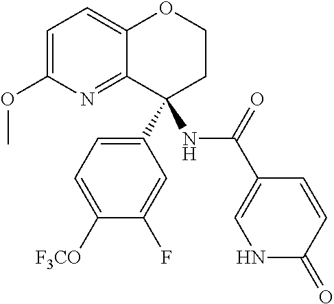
C1=C(OC)N=C2C(=C1)OCCC2(C1=CC=C([F3CO])C(F)=C1)NC(C1=CNC(=O)C=C1)=O
